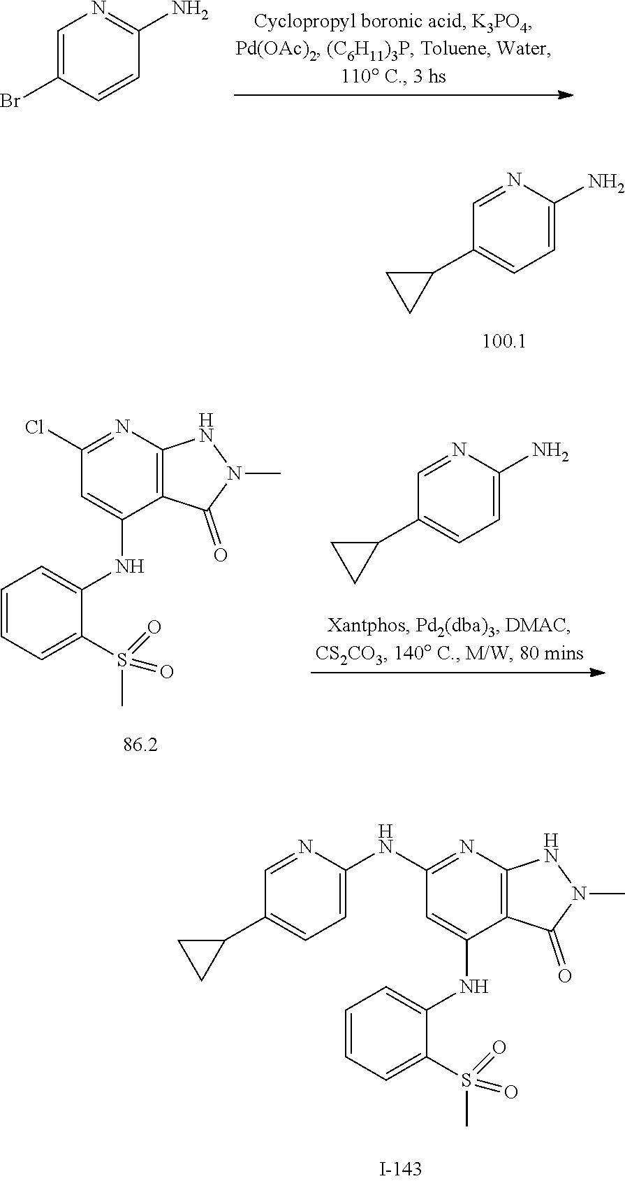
C1=NC(N)=CC=C1C1CC1.S(C1=CC=CC=C1NC1=CC(NC2=CC=C(C3CC3)C=N2)=NC2=C1C(=O)N(C)N2)(C)(=O)=O.C1=CC(Br)=CN=C1N.C1=NC(N)=CC=C1C1CC1.S(C1=CC=CC=C1NC1=CC(Cl)=NC2=C1C(=O)N(C)N2)(C)(=O)=O
